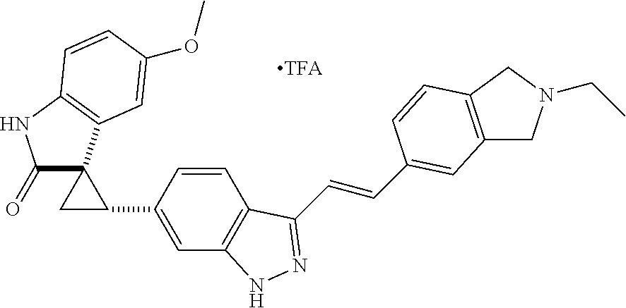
C(=CC1=CC2=C(CN(CC)C2)C=C1)C1=NNC2=C1C=CC(C1CC13C(=O)NC1=C3C=C(OC)C=C1)=C2
